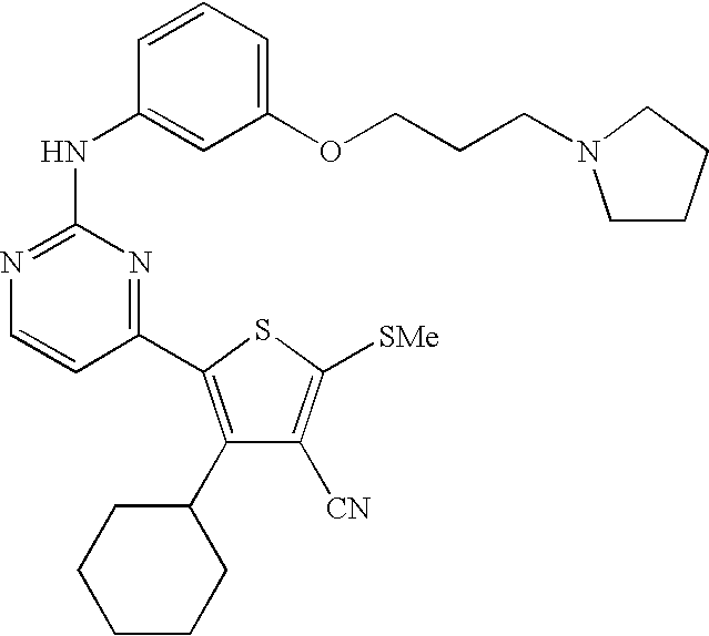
C1=CC(NC2=NC=CC(C3=C(C4CCCCC4)C([CN])=C([SMe])S3)=N2)=CC(OCCCN2CCCC2)=C1
